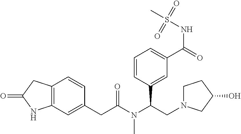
C12=C(C=C(CC(N(C(CN3CCC(O)C3)C3=CC(C(=O)NS(C)(=O)=O)=CC=C3)C)=O)C=C1)NC(=O)C2
